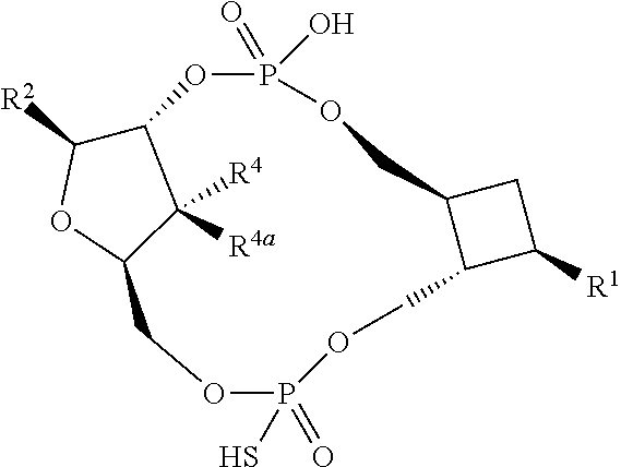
C12C([R2])OC(C1([R4a])[R4])COP(=O)(S)OCC1C(CC1[R1])COP(O)(=O)O2
